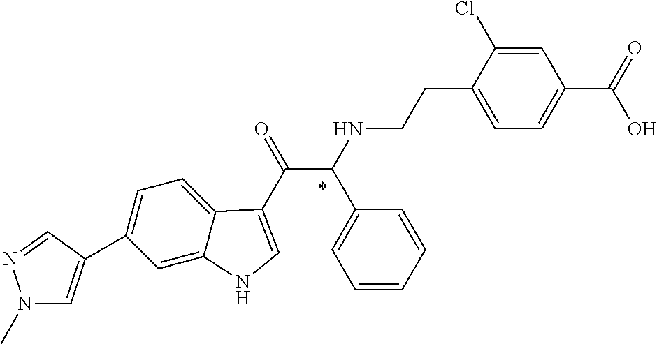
C1(C2=CN(C)N=C2)=CC=C2C(=C1)NC=C2C(=O)C(NCCC1=CC=C(C(O)=O)C=C1Cl)C1=CC=CC=C1
